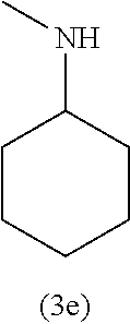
C1(NC)CCCCC1
